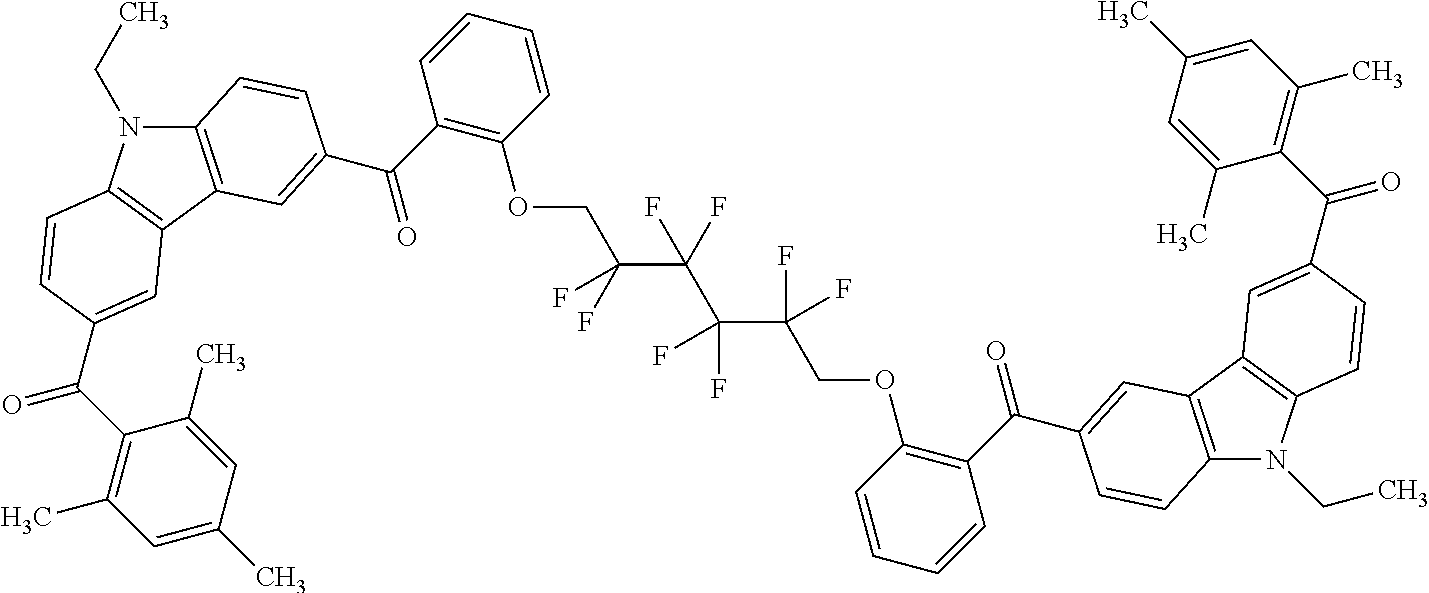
C12=C(C3=C(N1CC)C=CC(C(C1=C(C)C=C(C)C=C1C)=O)=C3)C=C(C(C1=C(OCC(C(C(C(COC3=C(C(C4=CC5=C(N(CC)C6=C5C=C(C(C5=C(C)C=C(C)C=C5C)=O)C=C6)C=C4)=O)C=CC=C3)(F)F)(F)F)(F)F)(F)F)C=CC=C1)=O)C=C2
